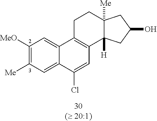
C1([MeO])=C([Me])C=C2C(=C1)C1=C(C3([H])C([Me])(CC1)CC(O)C3)C=C2Cl
